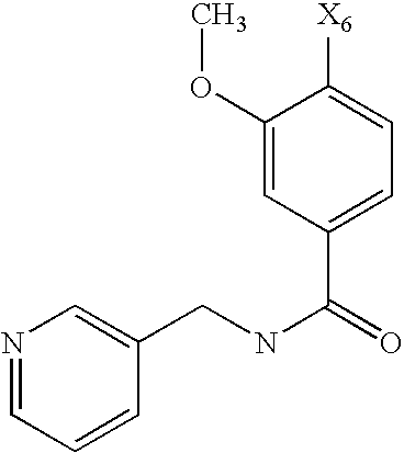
N1=CC=CC(CNC(C2=CC=C([X6])C(OC)=C2)=O)=C1
